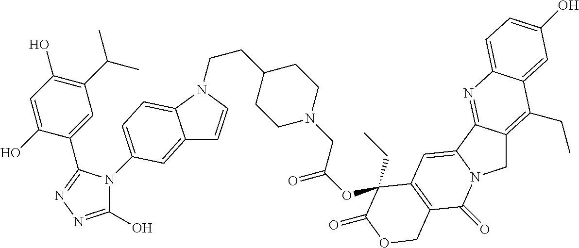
C1(O)=NN=C(C2=CC(C(C)C)=C(O)C=C2O)N1C1=CC=C2C(=C1)C=CN2CCC1CCN(CC(OC2(CC)C3=C(C(=O)N4CC5=C(CC)C6=CC(O)=CC=C6N=C5C4=C3)COC2=O)=O)CC1
